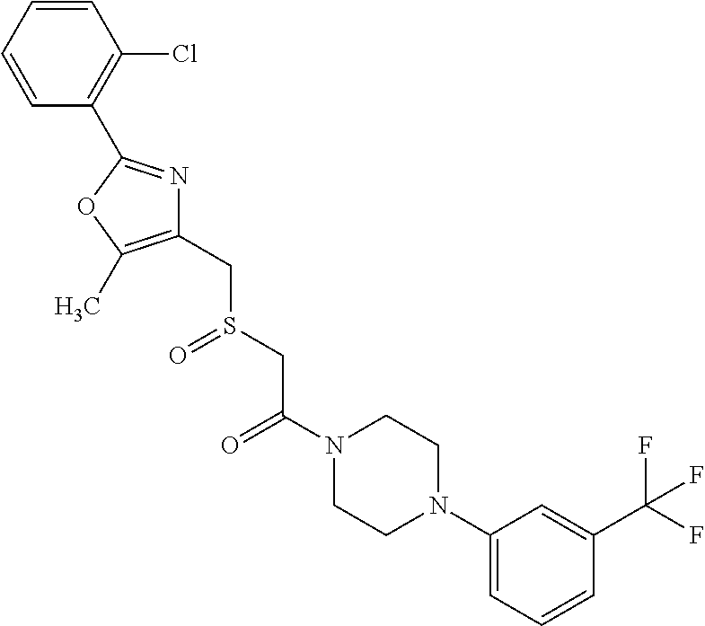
C1=CC(Cl)=C(C2=NC(CS(CC(=O)N3CCN(C4=CC=CC(C(F)(F)F)=C4)CC3)=O)=C(C)O2)C=C1
